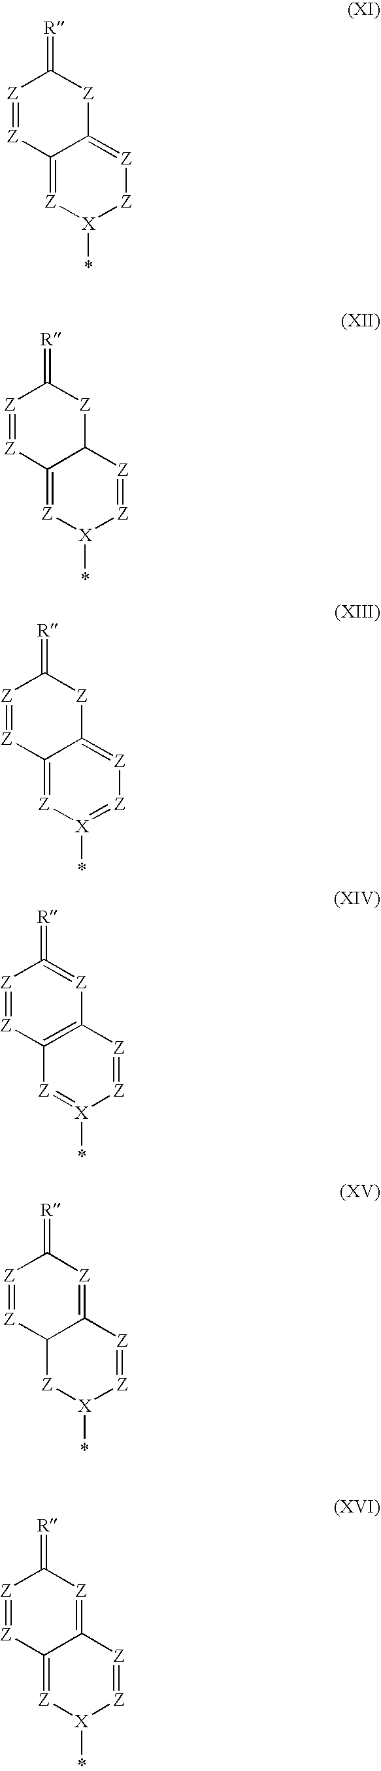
[Z]1=[Z]C2=[Z][X](*)[Z][Z]=C2[Z]C1=[R].[Z]1=[Z]C2=[Z][X](*)[Z]=[Z]C2[Z]C1=[R].[Z]1=[Z]C2=[Z][X](*)=[Z][Z]=C2[Z]C1=[R].[Z]1=[Z]C2=C([Z]=C1=[R])[Z]=[Z][X](*)=[Z]2.[Z]1=[Z]C2C(=[Z]C1=[R])[Z]=[Z][X](*)[Z]2.[Z]1=[Z]C2=[Z][X](*)[Z]=[Z]C2=[Z]C1=[R]
